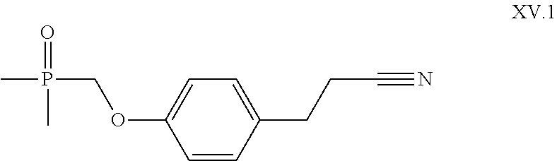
C1=CC(CCC#N)=CC=C1OCP(C)(C)=O
